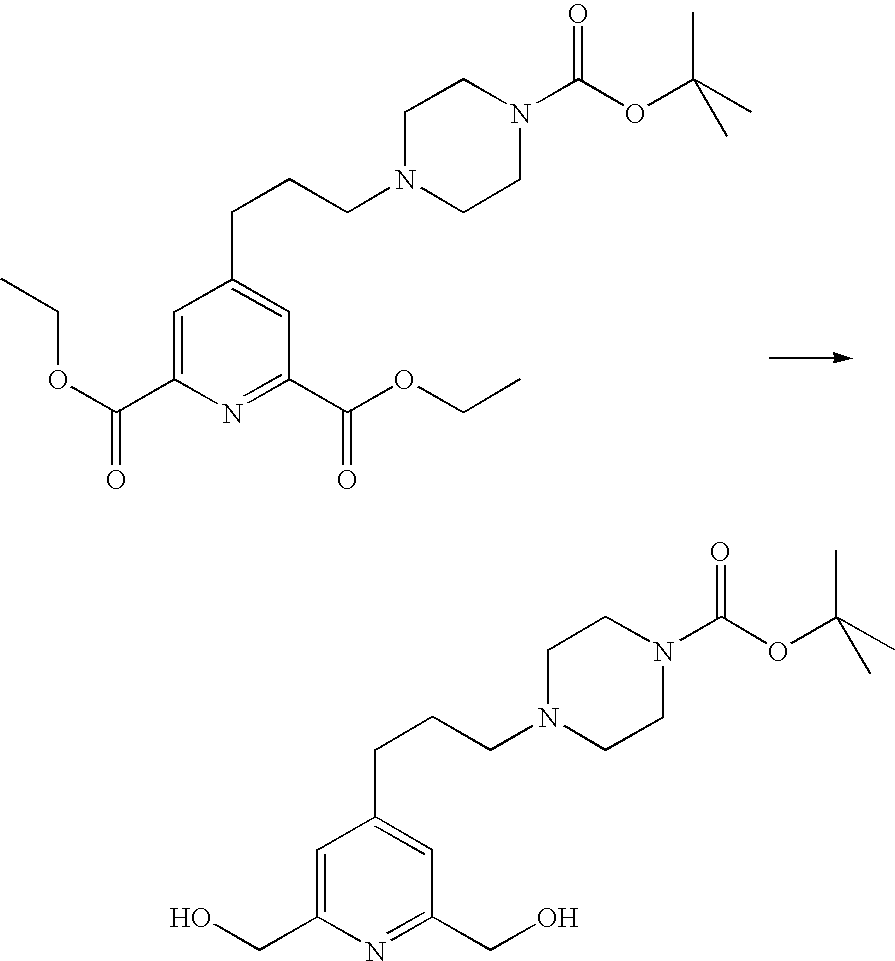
C1=C(C(OCC)=O)N=C(C(OCC)=O)C=C1CCCN1CCN(C(OC(C)(C)C)=O)CC1.C1=C(CO)N=C(CO)C=C1CCCN1CCN(C(OC(C)(C)C)=O)CC1
